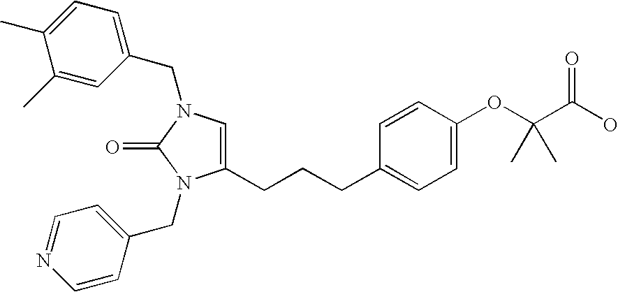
C1(C)=CC(CN2C=C(CCCC3=CC=C(OC(C(O)=O)(C)C)C=C3)N(CC3=CC=NC=C3)C2=O)=CC=C1C
